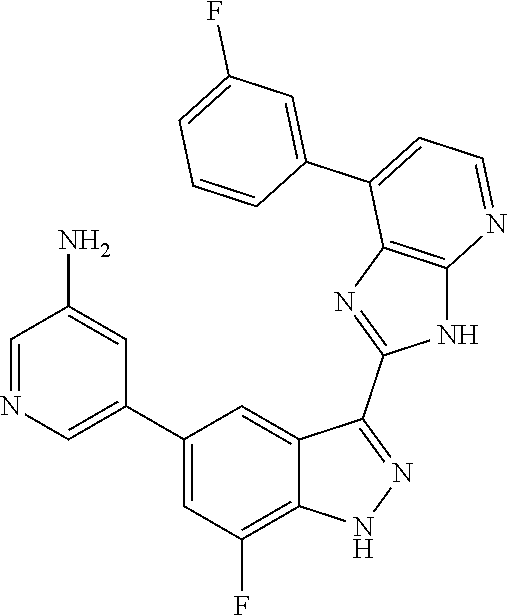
C1=NC=C(C2=CC(F)=C3C(=C2)C(C2=NC4=C(N2)N=CC=C4C2=CC(F)=CC=C2)=NN3)C=C1N
